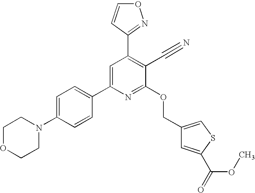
C1OCCN(C2=CC=C(C3=CC(C4=NOC=C4)=C(C#N)C(OCC4=CSC(C(=O)OC)=C4)=N3)C=C2)C1
